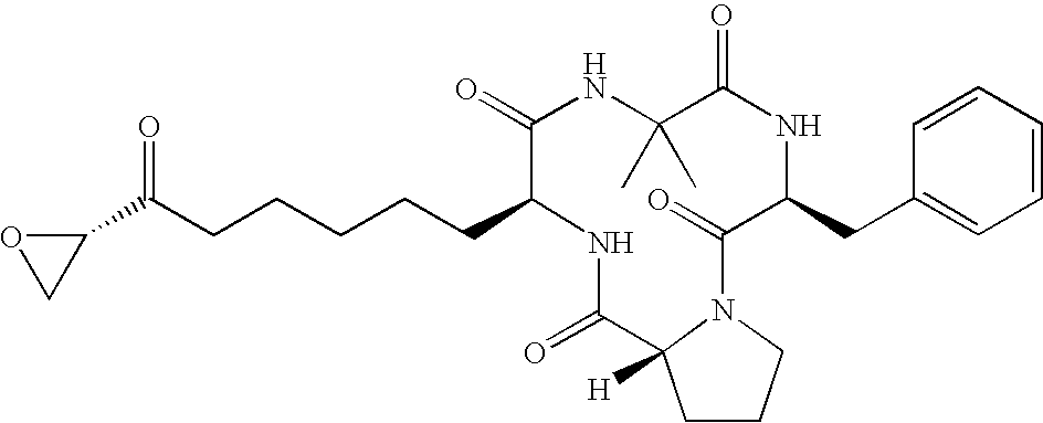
C1=CC(CC2C(=O)N3C([H])(CCC3)C(=O)NC(CCCCCC(C3OC3)=O)C(=O)NC(C)(C)C(=O)N2)=CC=C1
